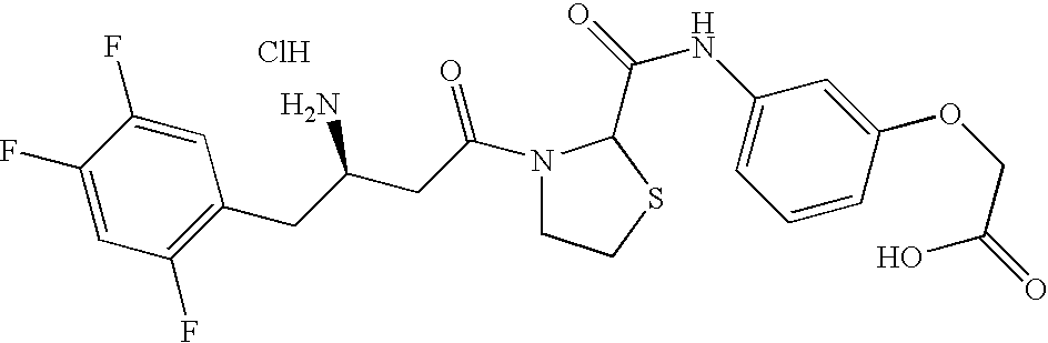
Cl.C1(F)=CC(F)=C(CC(CC(=O)N2CCSC2C(=O)NC2=CC=CC(OCC(=O)O)=C2)N)C=C1F
